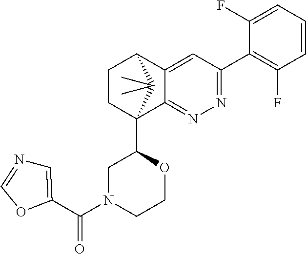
C1(F)=CC=CC(F)=C1C1=NN=C2C(=C1)C1CCC2(C2CN(C(=O)C3=CN=CO3)CCO2)C1(C)C
